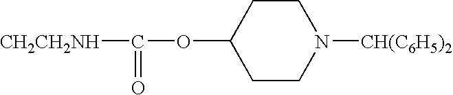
[CH2CH2NH]C(OC1CCN([CH(C6H5)2])CC1)=O
